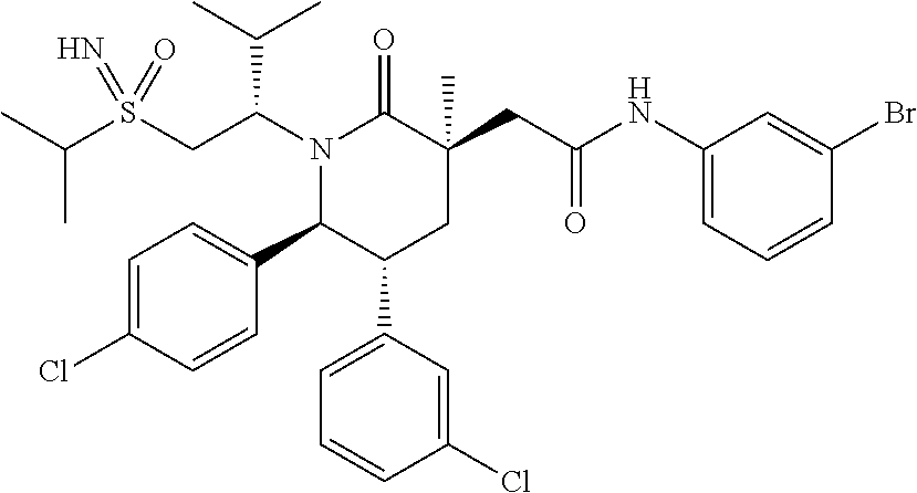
S(CC(N1C(=O)C(CC(=O)NC2=CC=CC(Br)=C2)(C)CC(C2=CC=CC(Cl)=C2)C1C1=CC=C(Cl)C=C1)C(C)C)(=N)(=O)C(C)C
